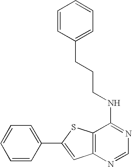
C1=C(C2=CC3=C(S2)C(NCCCC2=CC=CC=C2)=NC=N3)C=CC=C1
